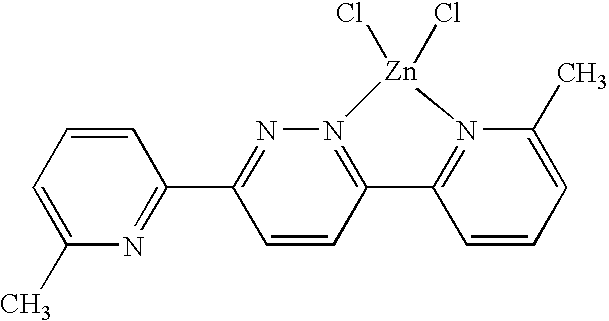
C1=C(C)N=C(C2=NN3=C(C=C2)C2=N(C(C)=CC=C2)[Zn]3(Cl)Cl)C=C1
